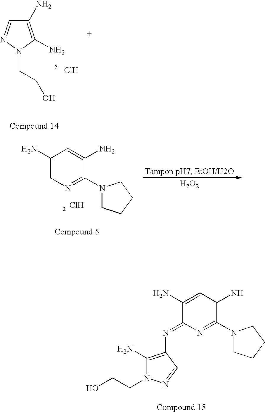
C1(N)=CN=C(N2CCCC2)C(N)=C1.[ ClH].[H2O2].C(N1C(N)=C(N=C2N=C(N3CCCC3)C(N)C=C2N)C=N1)CO.C1(N)=C(N)N(CCO)N=C1.[ ClH]
